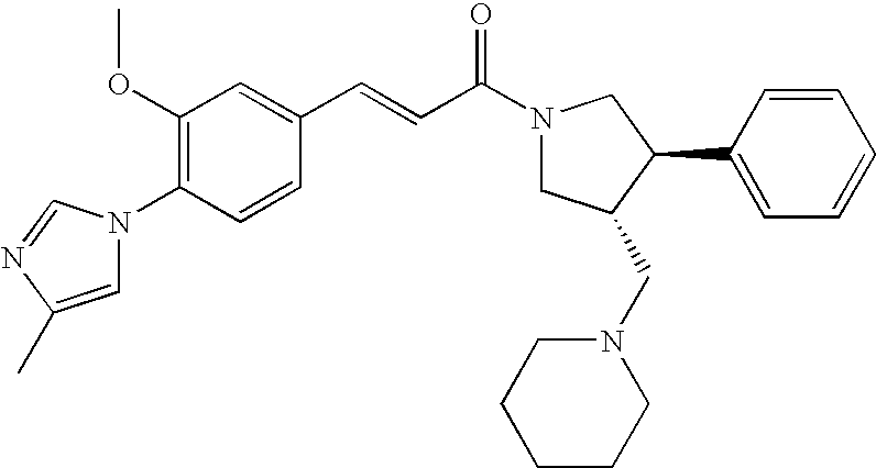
C1(OC)=C(N2C=C(C)N=C2)C=CC(C=CC(N2CC(CN3CCCCC3)C(C3=CC=CC=C3)C2)=O)=C1
